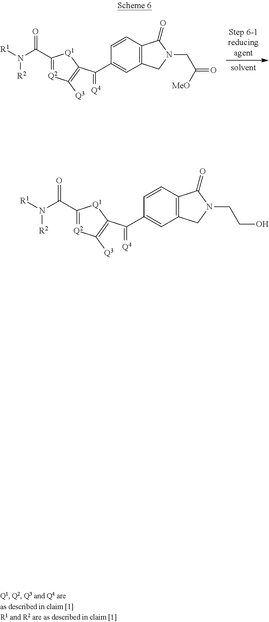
C1(C(N([R1])[R2])=O)=[Q2]C([Q3])=C(C(=[Q4])C2=CC3=C(C=C2)C(=O)N(CCO)C3)[Q1]1.C1(C(N([R1])[R2])=O)=[Q2]C([Q3])=C(C(=[Q4])C2=CC3=C(C=C2)C(=O)N(CC(=O)[MeO])C3)[Q1]1
